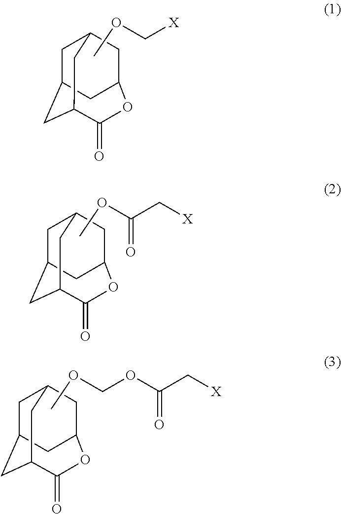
C1C2CC3C(=O)OC(CC1C3)C2.COC[X].C1C2CC3C(=O)OC(CC1C3)C2.COC(C[X])=O.C1C2CC3C(=O)OC(CC1C3)C2.COCOC(=O)C[X]
